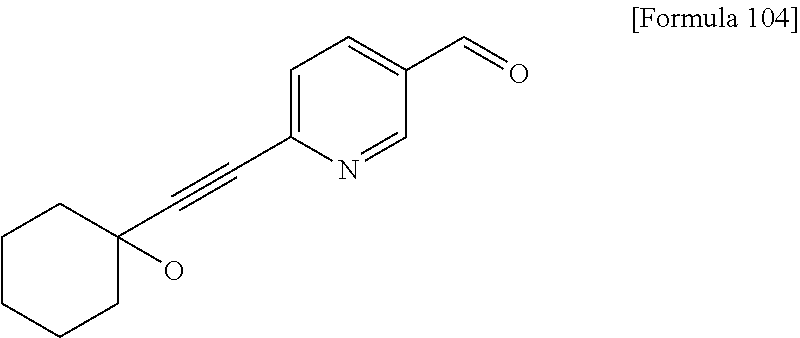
C1=C(C#CC2(O)CCCCC2)N=CC(C=O)=C1
